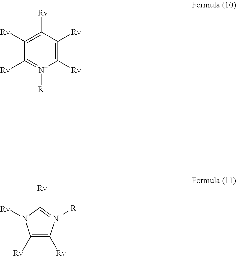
C1([Rv])=C([Rv])C([Rv])=C([Rv])[N+]([R])=C1[Rv].C1([Rv])=C([Rv])[N+]([R])=C([Rv])N1[Rv]
